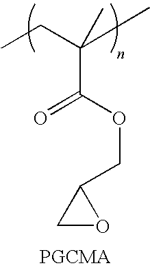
CCC(C)(C)C(OCC1CO1)=O
